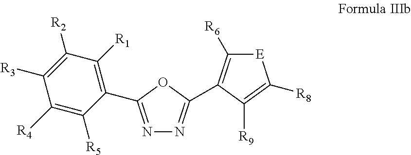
N1=C(C2=C([R1])C([R2])=C([R3])C([R4])=C2[R5])OC(C2=C([R6])[E]C([R8])=C2[R9])=N1
